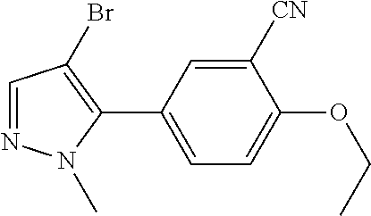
C1=NN(C)C(C2=CC=C(OCC)C([CN])=C2)=C1Br
